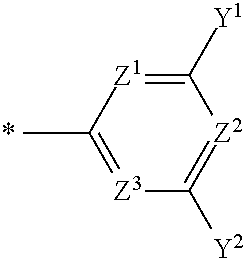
CC1=[Z3]C([Y2])=[Z2]C([Y1])=[Z1]1
